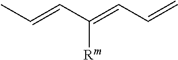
C(=CC(=CC=C)[Rm])C
